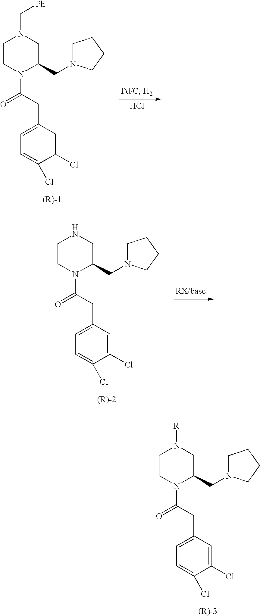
C1CN(C(CC2=CC=C(Cl)C(Cl)=C2)=O)C(CN2CCCC2)CN1C[Ph].Cl.C1CN(C(CC2=CC=C(Cl)C(Cl)=C2)=O)C(CN2CCCC2)CN1.C1CN(C(CC2=CC=C(Cl)C(Cl)=C2)=O)C(CN2CCCC2)CN1[R]
